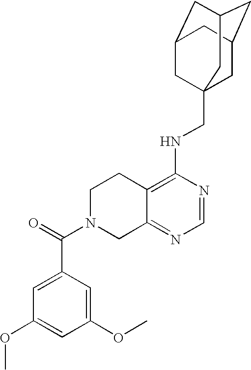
C12=C(NCC34CC5CC(CC(C3)C5)C4)N=CN=C1CN(C(=O)C1=CC(OC)=CC(OC)=C1)CC2
